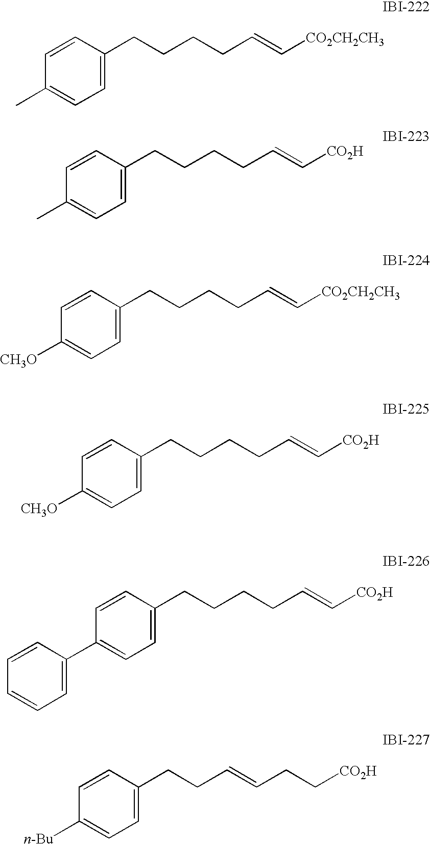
C1=CC(CCCCC=C[CO2CH2CH3])=CC=C1C.C1=CC(CCCCC=C[CO2H])=CC=C1C.C1=CC(CCCCC=C[CO2CH2CH3])=CC=C1[CH3O].C1=CC(CCCCC=C[CO2H])=CC=C1[CH3O].C1=CC(CCCCC=C[CO2H])=CC=C1C1=CC=CC=C1.C1=CC(CCC=CCC[CO2H])=CC=C1[n-Bu]
